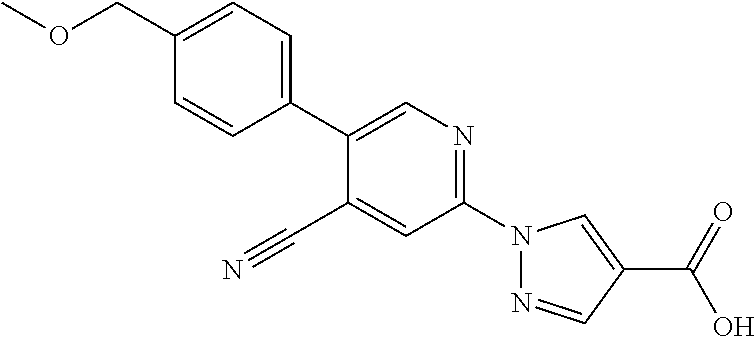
C1=CC(COC)=CC=C1C1=CN=C(N2N=CC(C(O)=O)=C2)C=C1C#N
